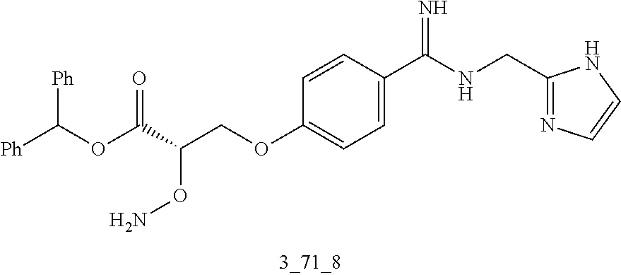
[Ph]C(OC(C(COC1=CC=C(C(NCC2=NC=CN2)=N)C=C1)ON)=O)[Ph]
